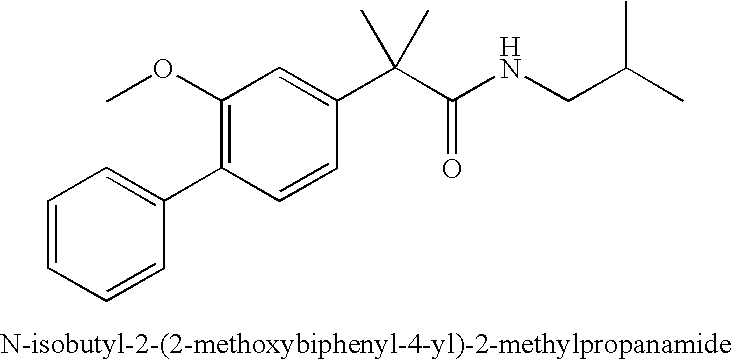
C1=CC=CC(C2=C(OC)C=C(C(C(NCC(C)C)=O)(C)C)C=C2)=C1
